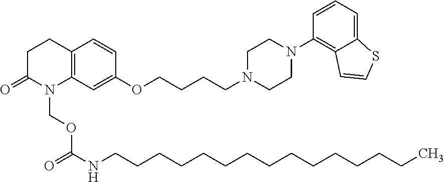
C12=C(CCC(=O)N1COC(NCCCCCCCCCCCCCCC)=O)C=CC(OCCCCN1CCN(C3=C4C(=CC=C3)SC=C4)CC1)=C2
